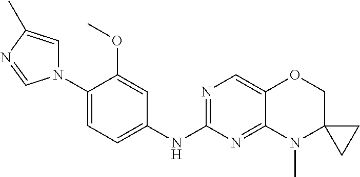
C1(N2C=C(C)N=C2)=CC=C(NC2=NC=C3C(=N2)N(C)C2(CO3)CC2)C=C1OC
